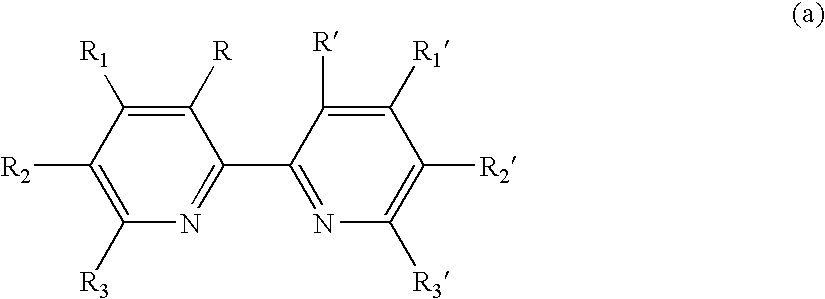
C1([R3])=C([R2])C([R1])=C([R])C(C2=NC([R3])=C([R2])C([R1])=C2[R])=N1
